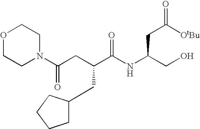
O1CCN(C(CC(C(NC(CO)CC([OtBu])=O)=O)CC2CCCC2)=O)CC1
